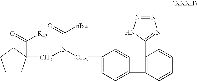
C1(C2=C(C3=NN=NN3)C=CC=C2)=CC=C(CN(CC2(C(=O)[R45])CCCC2)C(=O)[nBu])C=C1
